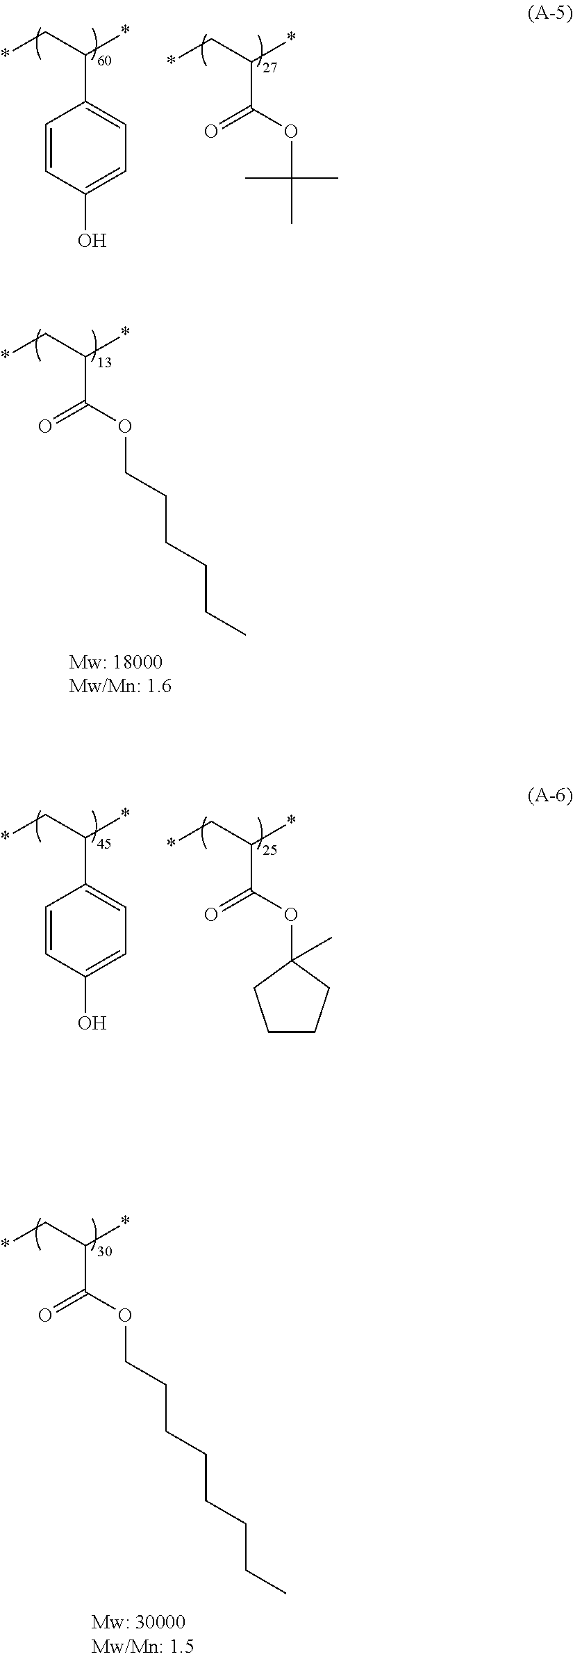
O=C(OC(C)(C)C)C(C*)*.C1=CC(O)=CC=C1C(C*)*.O=C(OCCCCCC)C(C*)*.O=C(OCCCCCCCC)C(C*)*.C1=CC(O)=CC=C1C(C*)*.O=C(OC1(C)CCCC1)C(C*)*
